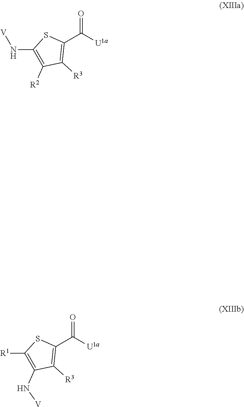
C1(C([U1a])=O)=C([R3])C([R2])=C(N[V])S1.C1(C([U1a])=O)=C([R3])C(N[V])=C([R1])S1
